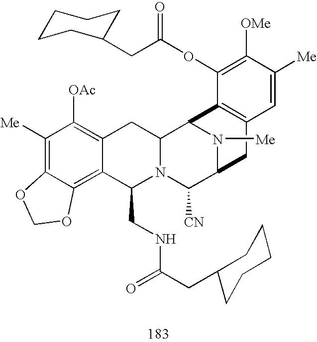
C1([Me])=C2C(=C3C(=C1[OAc])CC1N(C3CNC(=O)CC3CCCCC3)C([CN])C3N([Me])C1C1=C(C3)C=C([Me])C([OMe])=C1OC(=O)CC1CCCCC1)OCO2
